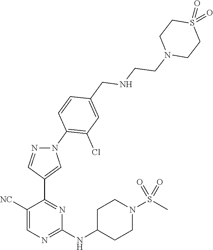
C1([NC])=CN=C(NC2CCN(S(C)(=O)=O)CC2)N=C1C1=CN(C2=C(Cl)C=C(CNCCN3CCS(=O)(=O)CC3)C=C2)N=C1
